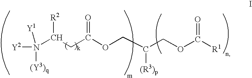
[Y2]N(C(CC(OCC(COC([R1])=O)[(R3)p])=O)[R2])([Y1])[(Y3)q]
